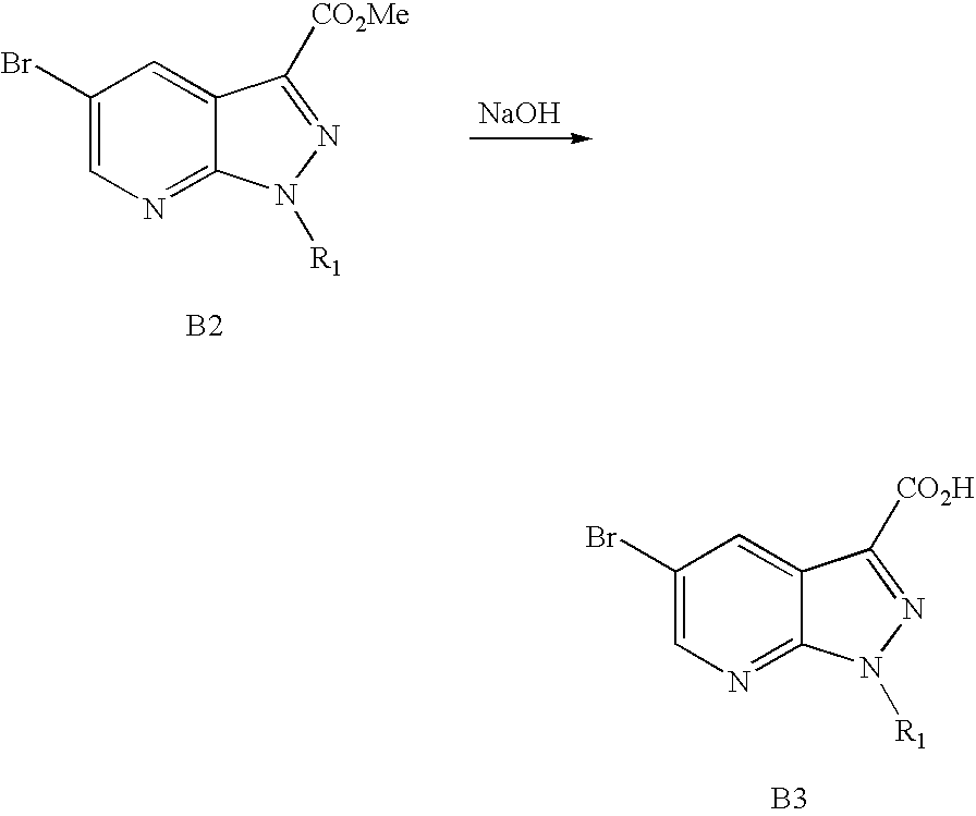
C1(Br)=CN=C2C(=C1)C([CO2H])=NN2[R1].[B3].C1(Br)=CN=C2C(=C1)C([CO2Me])=NN2[R1].[B2].[NaOH]
